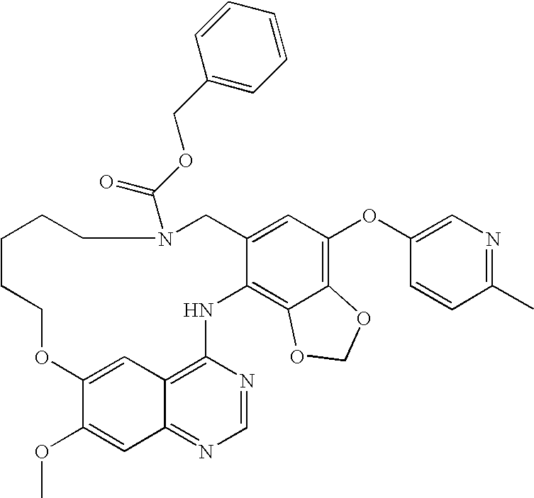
C1C2=CC(OC3=CN=C(C)C=C3)=C3C(=C2NC2=C4C(=NC=N2)C=C(OC)C(=C4)OCCCCCN1C(OCC1=CC=CC=C1)=O)OCO3
